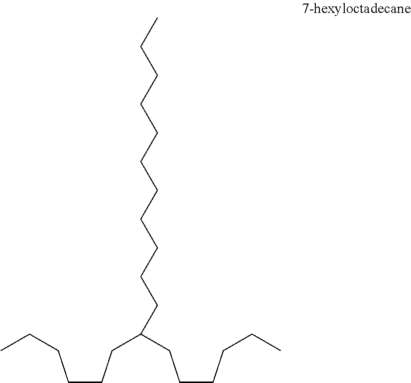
C(CCC(CCCCCC)CCCCCCCCCCC)CCC
